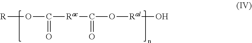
[R]OC(=O)[Rac]C(=O)O[Ral]O
